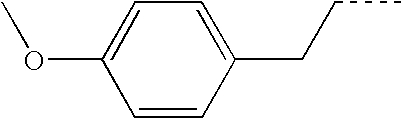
COC1=CC=C(CCC)C=C1
